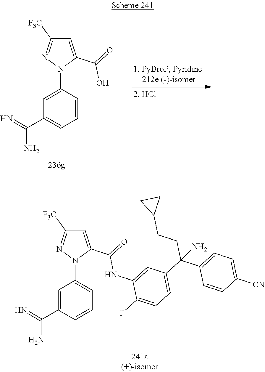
C1=C(C(=O)O)N(C2=CC(C(N)=N)=CC=C2)N=C1[F3C].C1(C(=O)NC2=CC(C(CCC3CC3)(C3=CC=C([CN])C=C3)N)=CC=C2F)=CC([F3C])=NN1C1=CC=CC(C(N)=N)=C1
